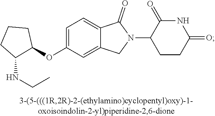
C1=C(OC2CCCC2NCC)C=C2C(=C1)C(=O)N(C1CCC(=O)NC1=O)C2
